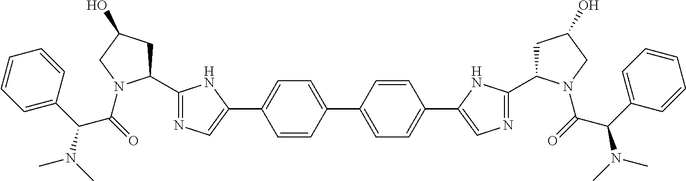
C1=CC(C2=CC=C(C3=CN=C(C4CC(O)CN4C(C(N(C)C)C4=CC=CC=C4)=O)N3)C=C2)=CC=C1C1=CN=C(C2CC(O)CN2C(C(C2=CC=CC=C2)N(C)C)=O)N1
